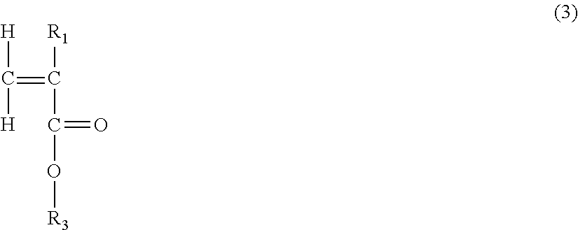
[H]C([H])=C([R1])C(=O)O[R3]
